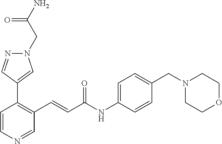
N1(CC(N)=O)N=CC(C2=C(C=CC(NC3=CC=C(CN4CCOCC4)C=C3)=O)C=NC=C2)=C1
